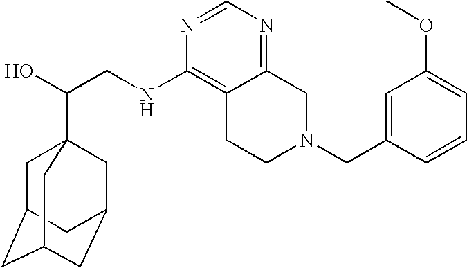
C(CNC1=C2C(=NC=N1)CN(CC1=CC(OC)=CC=C1)CC2)(O)C12CC3CC(CC(C1)C3)C2
